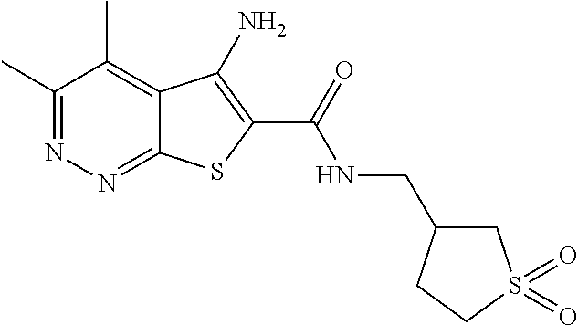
C1(C)=NN=C2C(=C1C)C(N)=C(C(=O)NCC1CS(=O)(=O)CC1)S2
